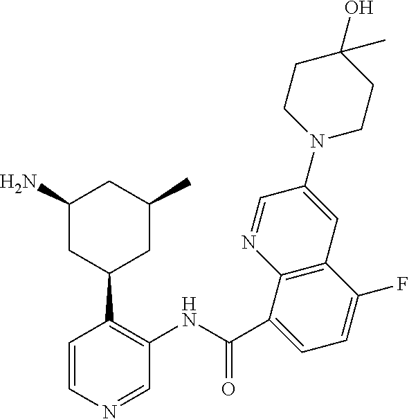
C1=NC2=C(C=C1N1CCC(O)(C)CC1)C(F)=CC=C2C(NC1=C(C2CC(C)CC(N)C2)C=CN=C1)=O
